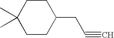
C1C(C)(C)CCC(CC#C)C1
